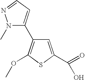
C1(C2=CC=NN2C)=C(OC)SC(C(=O)O)=C1
